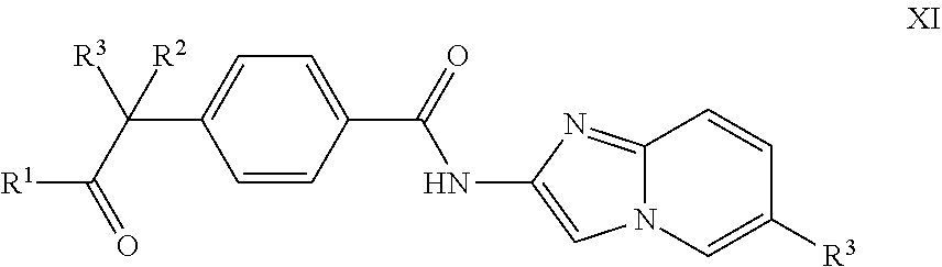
C1=C(C(=O)NC2=CN3C(=N2)C=CC([R3])=C3)C=CC(C(C([R1])=O)([R3])[R2])=C1
